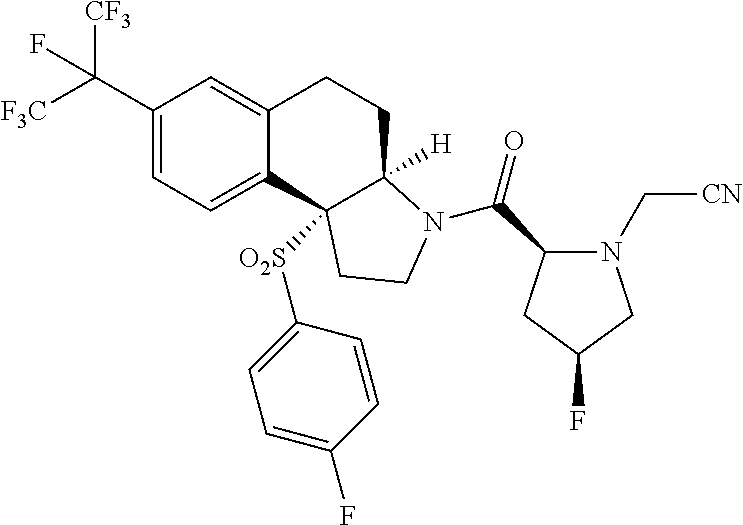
C1(C([F3C])([CF3])F)=CC=C2C(=C1)CCC1([H])N(C(=O)C3N(C[CN])CC(F)C3)CCC21[O2S]C1=CC=C(F)C=C1
